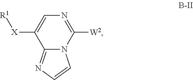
C12=NC=CN1C([W2])=NC=C2[X][R1]
